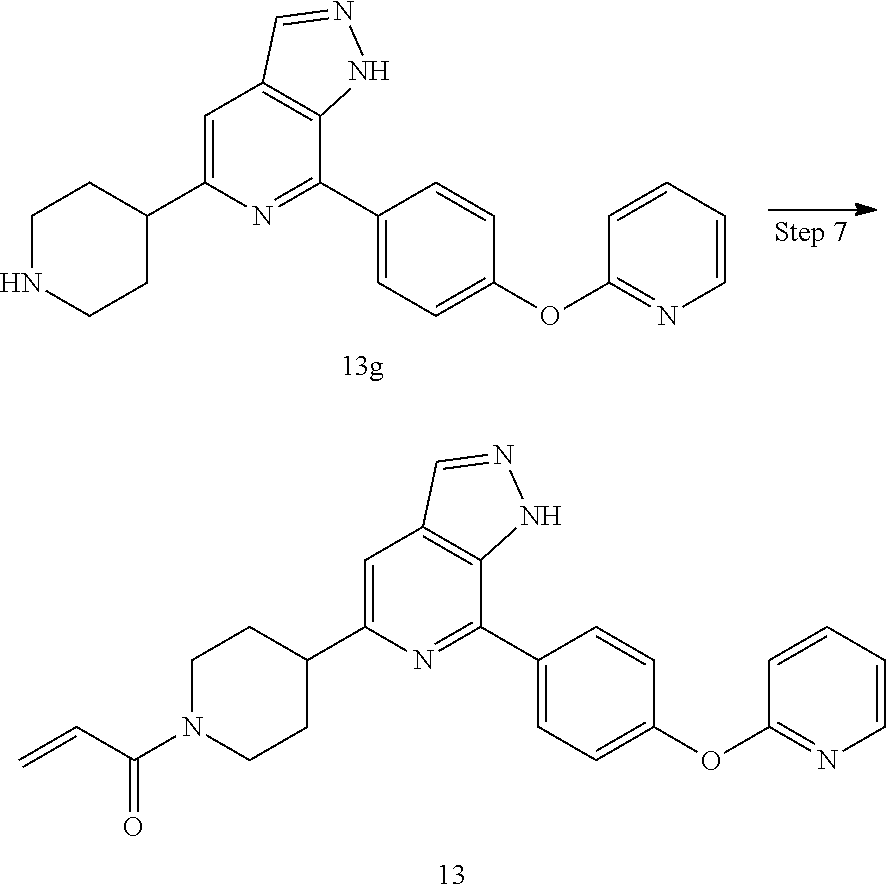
C1(C2=CC3=C(C(C4=CC=C(OC5=NC=CC=C5)C=C4)=N2)NN=C3)CCN(C(=O)C=C)CC1.C1(C2=CC3=C(C(C4=CC=C(OC5=NC=CC=C5)C=C4)=N2)NN=C3)CCNCC1
